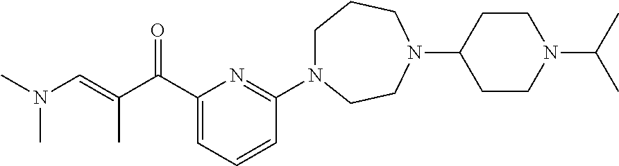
C1(C(C(=CN(C)C)C)=O)=CC=CC(N2CCCN(C3CCN(C(C)C)CC3)CC2)=N1
